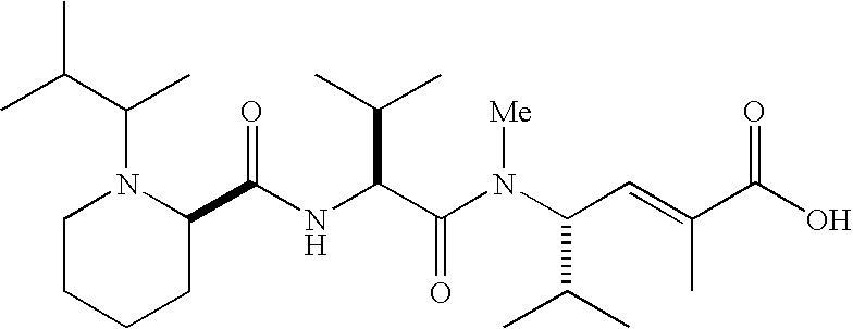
N(C(C(N(C(C(C)C)C=C(C)C(O)=O)[Me])=O)C(C)C)C(C1N(C(C(C)C)C)CCCC1)=O
